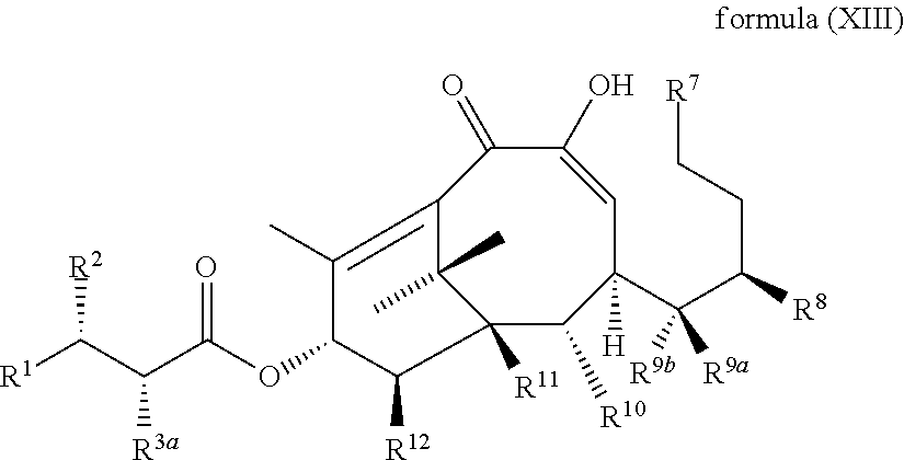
C1(O)=CC(C(C([R8])CC[R7])([R9a])[R9b])([H])C([R10])C2([R11])C(C)(C)C(=C(C)C(OC(C(C([R1])[R2])[R3a])=O)C2[R12])C1=O
